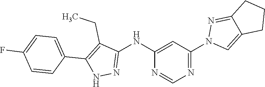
C1(NC2=NNC(C3=CC=C(F)C=C3)=C2CC)=CC(N2C=C3C(=N2)CCC3)=NC=N1
